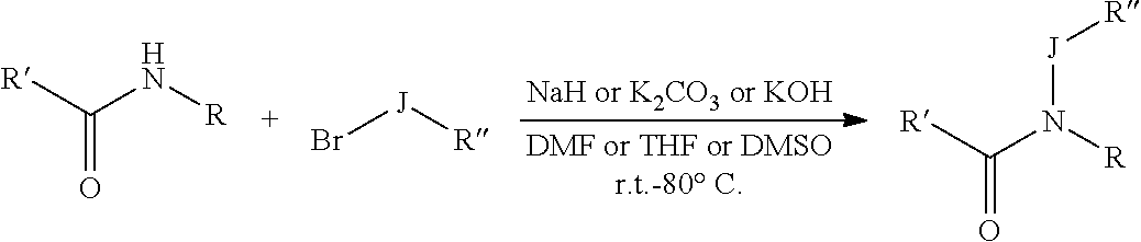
O=C(N[R])[R].Br[J][R].N(C([R])=O)([R])[J][R]
